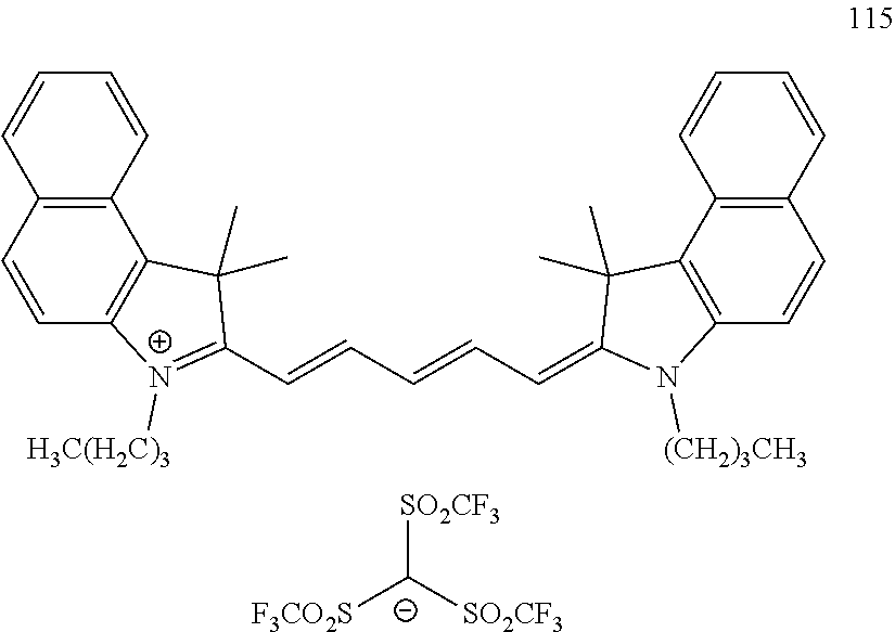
C12=C(C=CC3=C1C(C)(C)C(C=CC=CC=C1C(C)(C)C4=C(C=CC5=C4C=CC=C5)N1[(CH2)3CH3])=[N+]3[H3C(H2C)3])C=CC=C2.[SO2CF3][C-]([SO2CF3])[F3CO2S]
